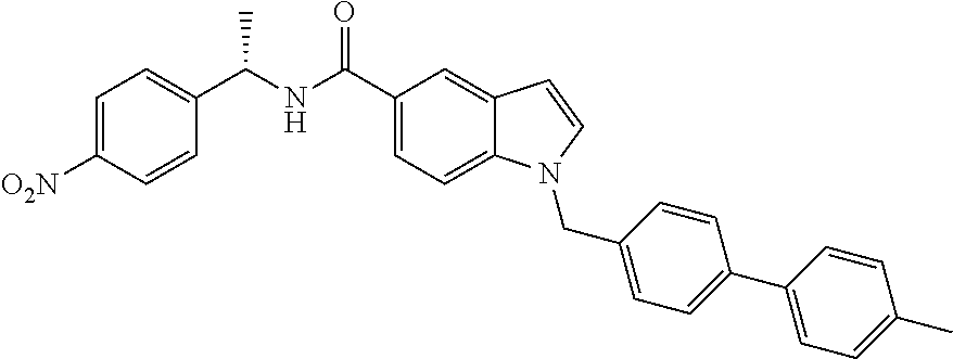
C1=C([O2N])C=CC(C(NC(C2=CC=C3C(=C2)C=CN3CC2=CC=C(C3=CC=C(C)C=C3)C=C2)=O)C)=C1
